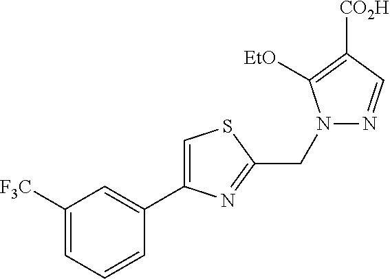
C1([F3C])=CC=CC(C2=CSC(CN3N=CC([CO2H])=C3[EtO])=N2)=C1
